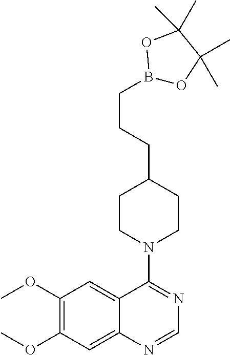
C1=NC2=CC(OC)=C(OC)C=C2C(N2CCC(CCCB3OC(C)(C)C(C)(C)O3)CC2)=N1
